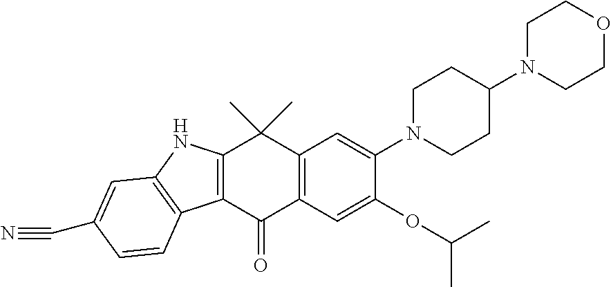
C12=C(C(=O)C3=C(C1(C)C)C=C(N1CCC(N4CCOCC4)CC1)C(OC(C)C)=C3)C1=C(N2)C=C(C#N)C=C1
